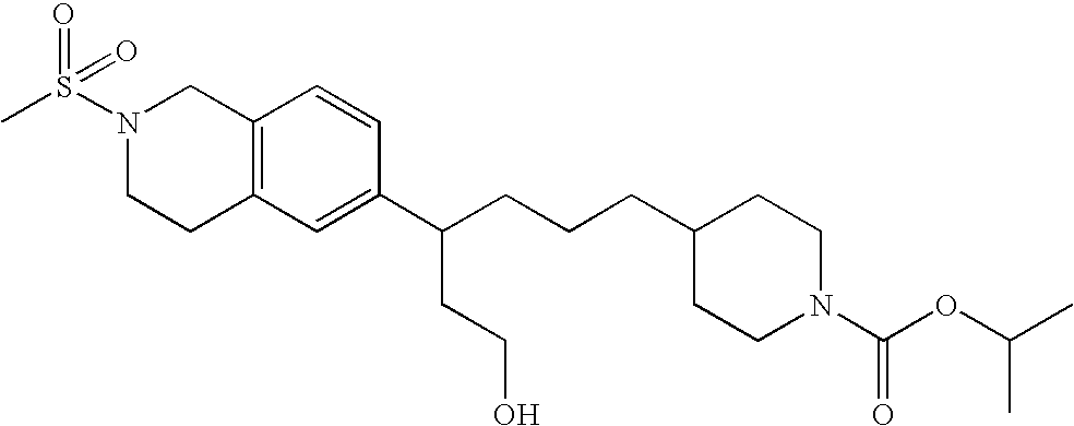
C1(C(CCCC2CCN(C(=O)OC(C)C)CC2)CCO)=CC2=C(C=C1)CN(S(C)(=O)=O)CC2
